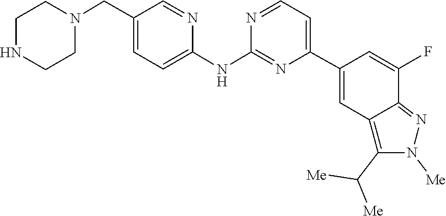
C1CNCCN1CC1=CC=C(NC2=NC(C3=CC4=C(C([Me])[Me])N([Me])N=C4C(F)=C3)=CC=N2)N=C1
